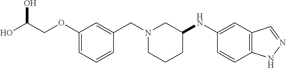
C1(OCC(O)O)=CC=CC(CN2CCCC(NC3=CC4=C(C=C3)NN=C4)C2)=C1
